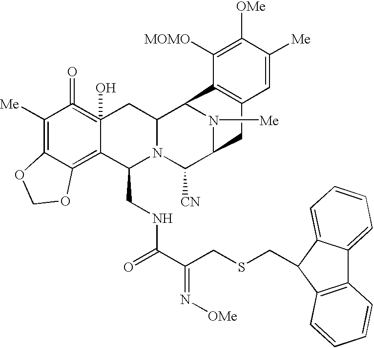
C1([Me])=C2C(=C3C(O)(=C1=O)CC1N(C3CNC(C(CSCC3C4=CC=CC=C4C4=C3C=CC=C4)=N[OMe])=O)C([CN])C3N([Me])C1C1=C(C3)C=C([Me])C([OMe])=C1[MOMO])OCO2
